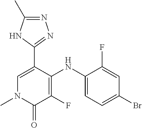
C1(NC2=CC=C(Br)C=C2F)=C(F)C(=O)N(C)C=C1C1=NN=C(C)N1
